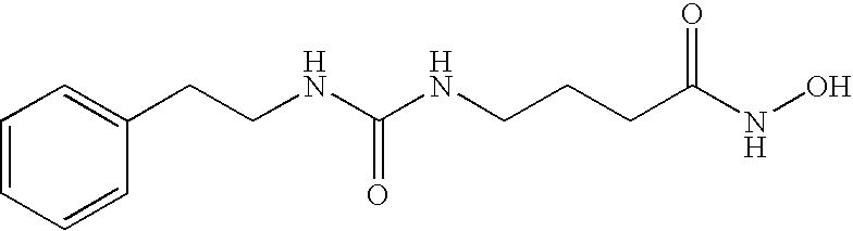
C1=CC=C(CCNC(NCCCC(NO)=O)=O)C=C1
